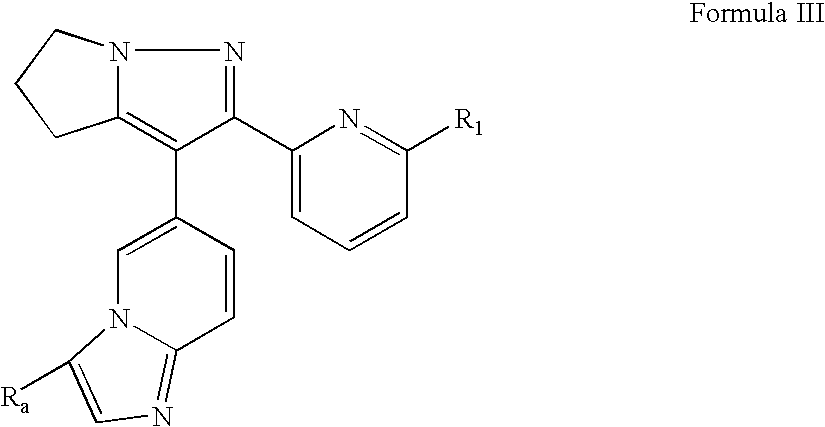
C1(C2=NN3C(=C2C2=CN4C(=NC=C4[Ra])C=C2)CCC3)=CC=CC([R1])=N1
